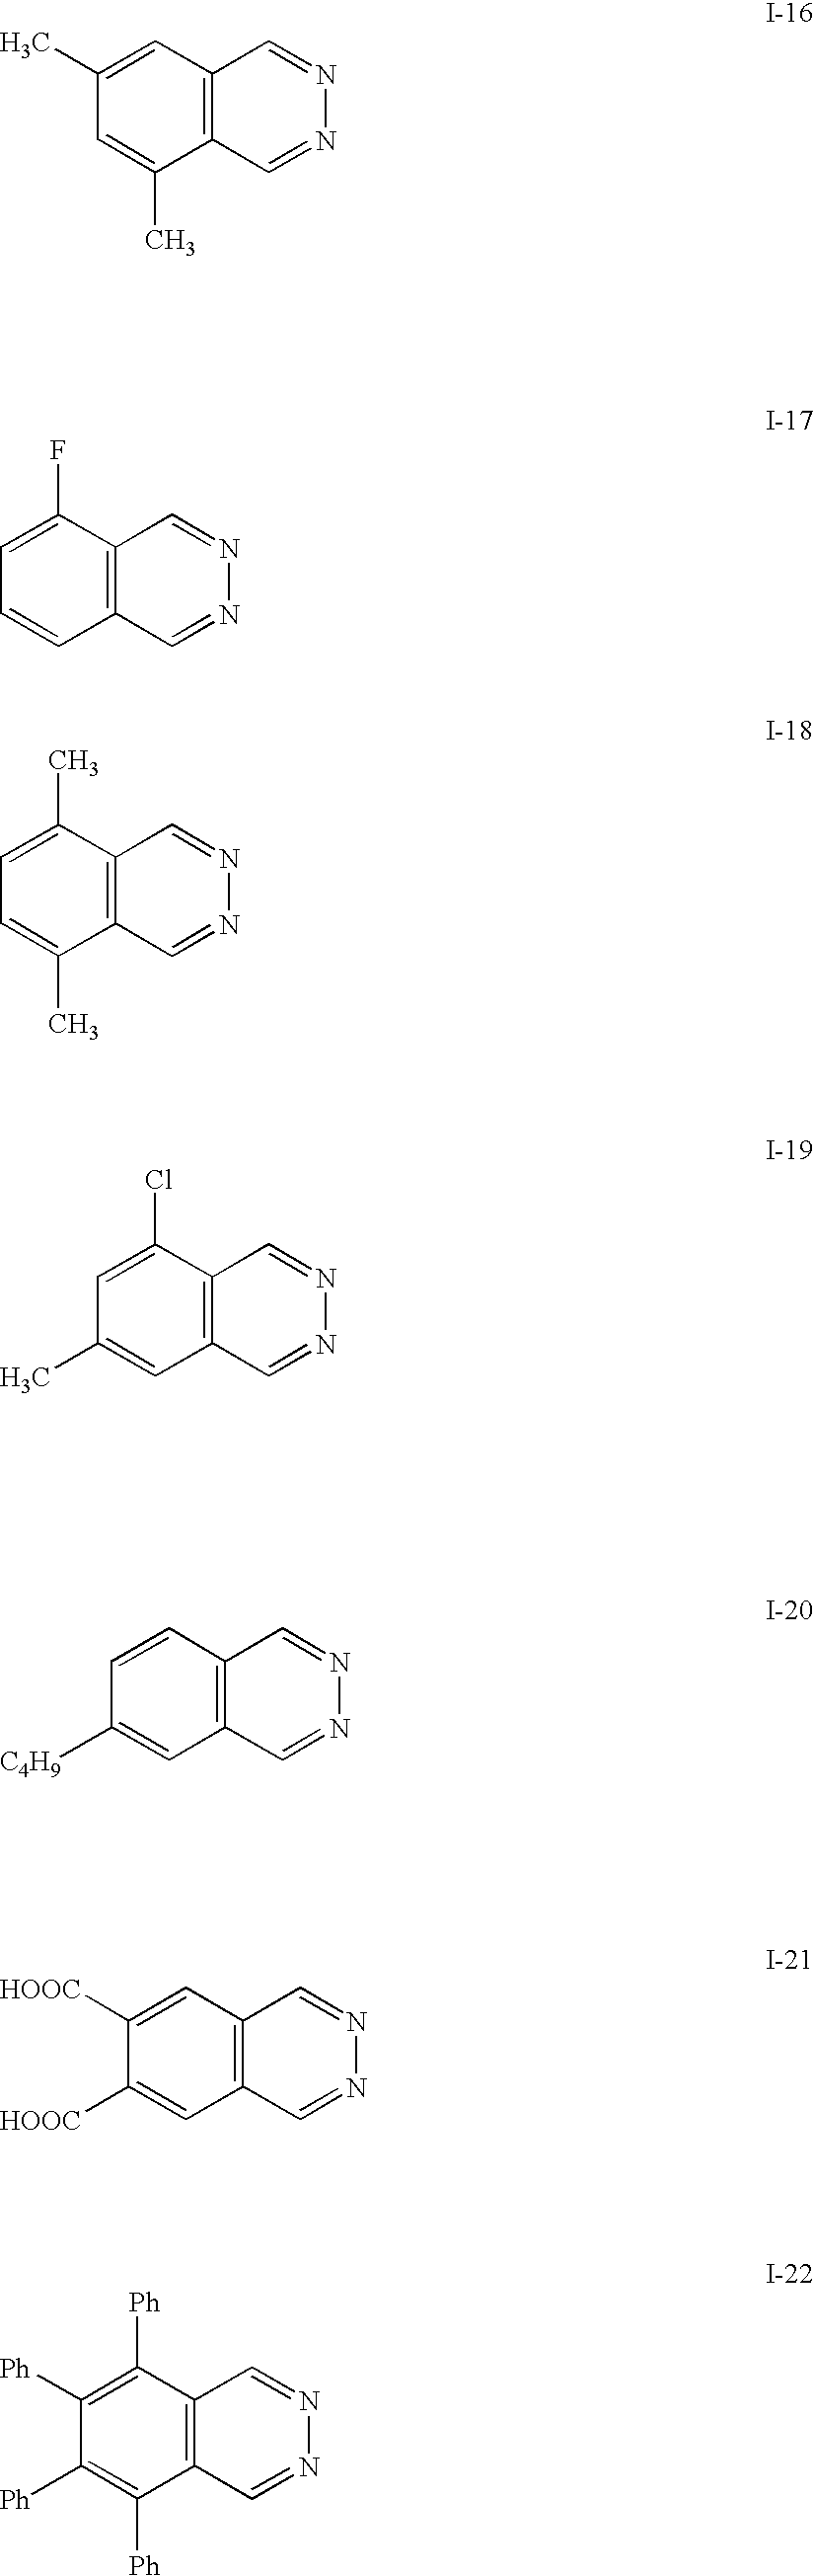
C1(C)=CC2=C(C(C)=C1)C=NN=C2.C1=C(F)C2=C(C=C1)C=NN=C2.C1=C(C)C2=C(C(C)=C1)C=NN=C2.C1=C(Cl)C2=C(C=C1C)C=NN=C2.C1=CC2=C(C=C1[C4H9])C=NN=C2.C1([HOOC])=CC2=C(C=C1[HOOC])C=NN=C2.C1([Ph])=C([Ph])C2=C(C([Ph])=C1[Ph])C=NN=C2
